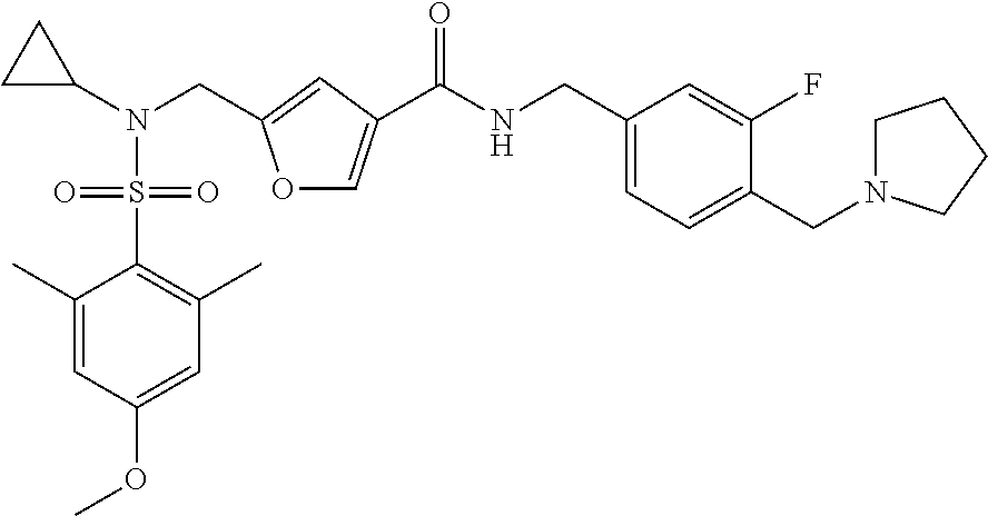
C1=C(C)C(S(=O)(=O)N(C2CC2)CC2=CC(C(NCC3=CC=C(CN4CCCC4)C(F)=C3)=O)=CO2)=C(C)C=C1OC
